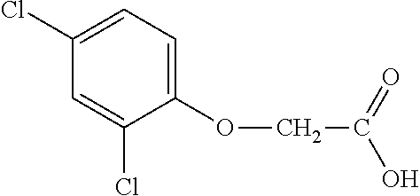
C1(Cl)=CC=C(OCC(=O)O)C(Cl)=C1
